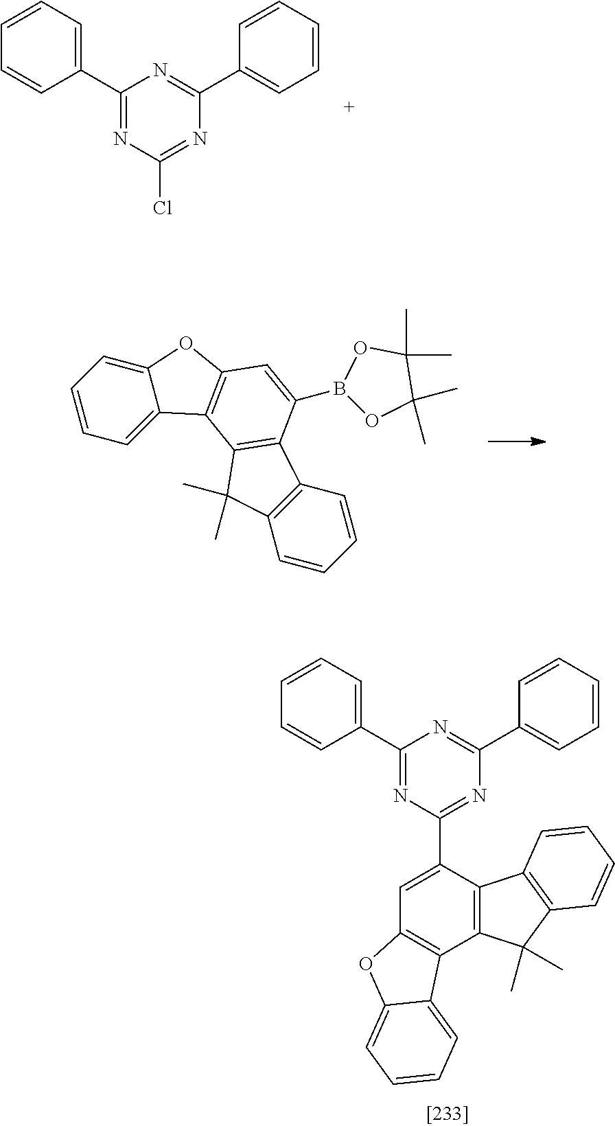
C1(C2=CC=CC=C2)=NC(C2=CC3=C(C4=C2C2=C(C4(C)C)C=CC=C2)C2=CC=CC=C2O3)=NC(C2=CC=CC=C2)=N1.C1(C2=CC=CC=C2)=NC(Cl)=NC(C2=CC=CC=C2)=N1.C12=CC=CC=C1C1=C(O2)C=C(B2OC(C)(C)C(C)(C)O2)C2=C1C(C)(C)C1=C2C=CC=C1
